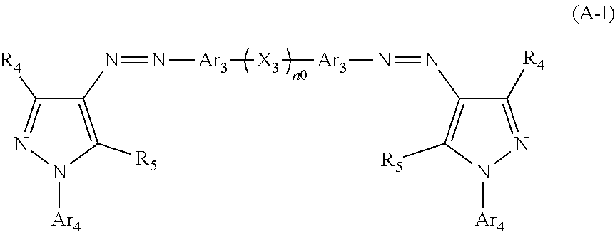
C1([R4])=NN([Ar4])C([R5])=C1N=N[Ar3][X3][Ar3]N=NC1=C([R5])N([Ar4])N=C1[R4]
